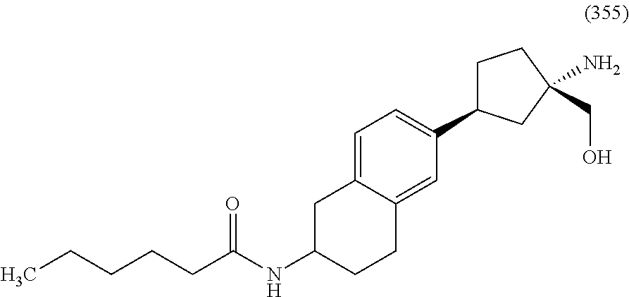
C1C(NC(CCCCC)=O)CCC2=CC(C3CCC(CO)(N)C3)=CC=C12
